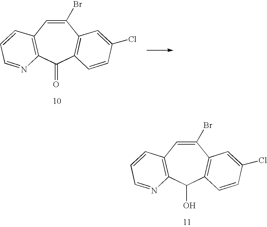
C1(Br)=CC2=C(C(=O)C3=C1C=C(Cl)C=C3)N=CC=C2.C1(Br)=CC2=C(C(O)C3=C1C=C(Cl)C=C3)N=CC=C2
